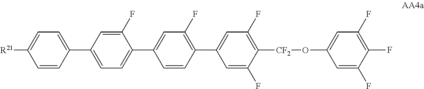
C1=CC(C2=CC=C(C3=CC(F)=C(C4=CC(F)=C([CF2]OC5=CC(F)=C(F)C(F)=C5)C(F)=C4)C=C3)C(F)=C2)=CC=C1[R21]
